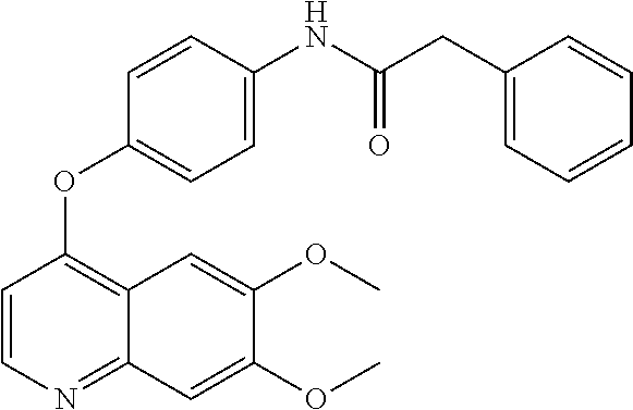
C1=CN=C2C(=C1OC1=CC=C(NC(CC3=CC=CC=C3)=O)C=C1)C=C(OC)C(OC)=C2
